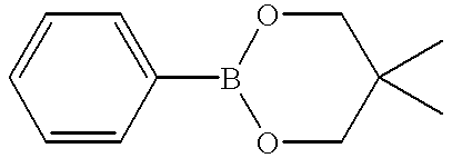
C1=CC=C(B2OCC(C)(C)CO2)C=C1
